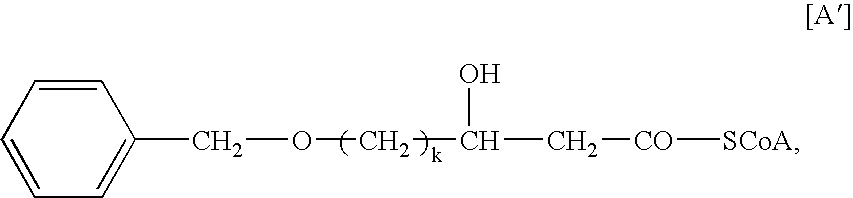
C(C[CO][SCoA])(O)COCC1=CC=CC=C1
